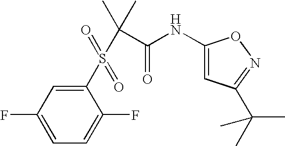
C1(F)=CC=C(F)C(S(C(C(=O)NC2=CC(C(C)(C)C)=NO2)(C)C)(=O)=O)=C1
